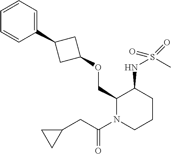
O(CC1N(C(CC2CC2)=O)CCCC1NS(C)(=O)=O)C1CC(C2=CC=CC=C2)C1
